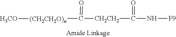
N(C(=O)[CH2CH2]C([(CH2CH2O)n][H3CO])=O)[F9]
